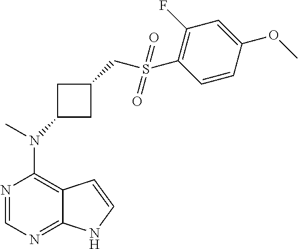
N1=CN=C2C(=C1N(C)C1CC(CS(C3=C(F)C=C(OC)C=C3)(=O)=O)C1)C=CN2
